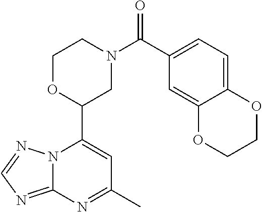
N12C(=NC=N1)N=C(C)C=C2C1CN(C(=O)C2=CC=C3C(=C2)OCCO3)CCO1
